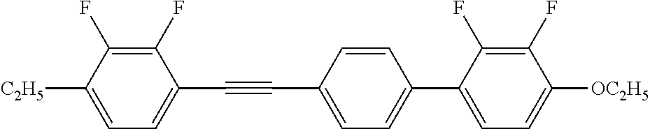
C1(F)=C(F)C([C2H5])=CC=C1C#CC1=CC=C(C2=CC=C([OC2H5])C(F)=C2F)C=C1
